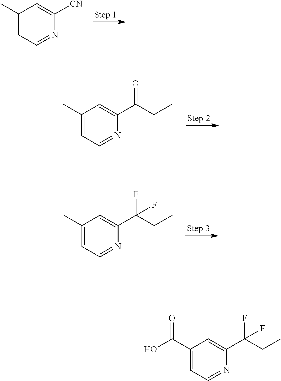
C1(C)=CC=NC([CN])=C1.C1(C)=CC=NC(C(CC)=O)=C1.C1(C)=CC=NC(C(CC)(F)F)=C1.C1(C(O)=O)=CC=NC(C(CC)(F)F)=C1
